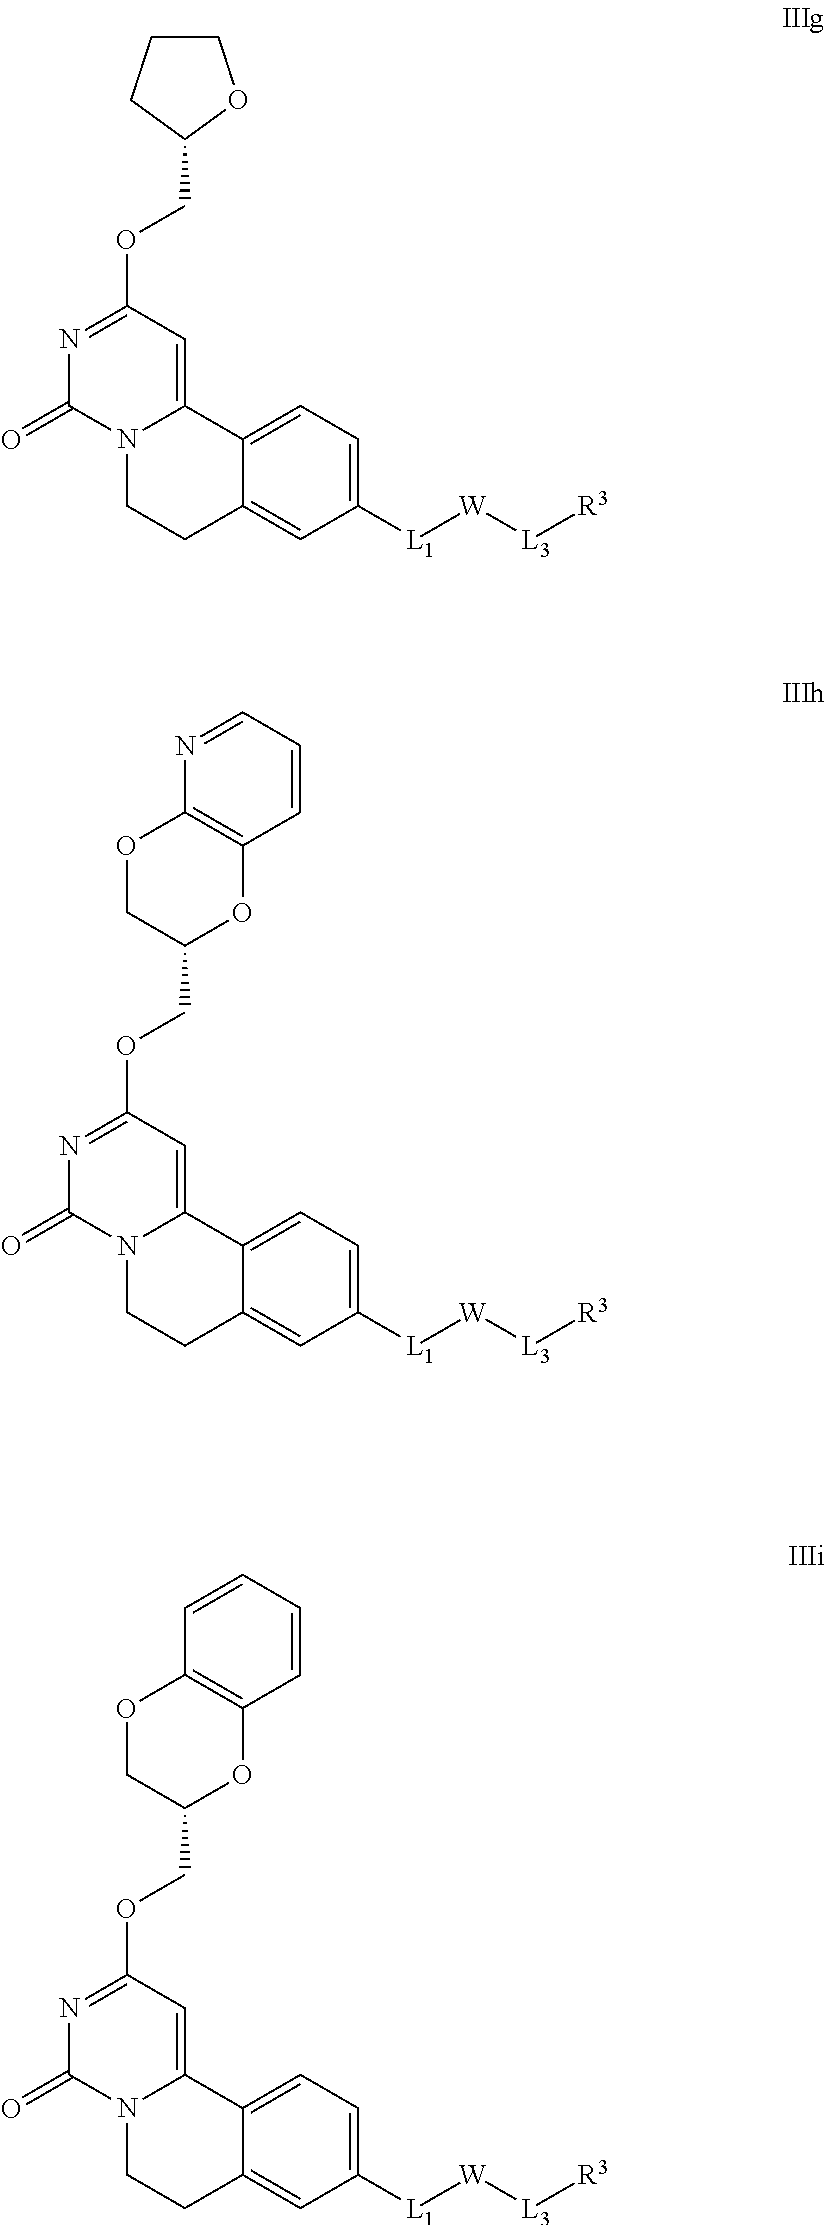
C1CCC(COC2=NC(=O)N3C(=C2)C2=CC=C([L1][W][L3][R3])C=C2CC3)O1.C1(COC2=NC(=O)N3C(=C2)C2=CC=C([L1][W][L3][R3])C=C2CC3)OC2=C(OC1)N=CC=C2.C1(COC2=NC(=O)N3C(=C2)C2=CC=C([L1][W][L3][R3])C=C2CC3)OC2=C(OC1)C=CC=C2
